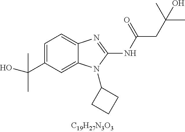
C1=C(C(C)(C)O)C=C2C(=C1)N=C(NC(=O)CC(C)(C)O)N2C1CCC1
